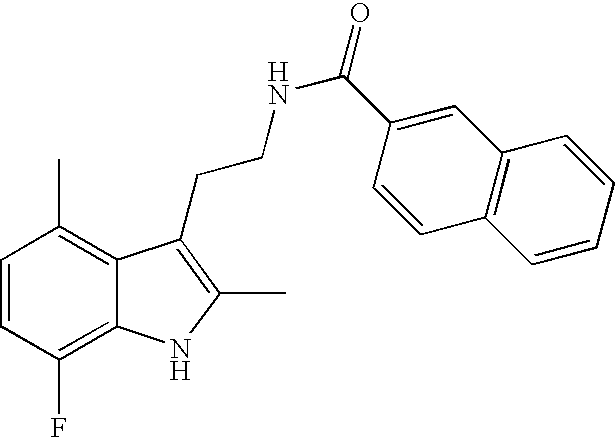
C1=CC(F)=C2C(=C1C)C(CCNC(=O)C1=CC3=C(C=C1)C=CC=C3)=C(C)N2
